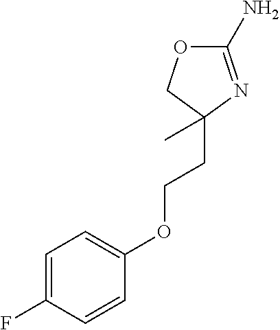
FC1=CC=C(OCCC2(C)N=C(N)OC2)C=C1
